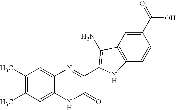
C1=C2C(=CC(C)=C1C)N=C(C1=C(N)C3=C(C=CC(C(=O)O)=C3)N1)C(=O)N2
